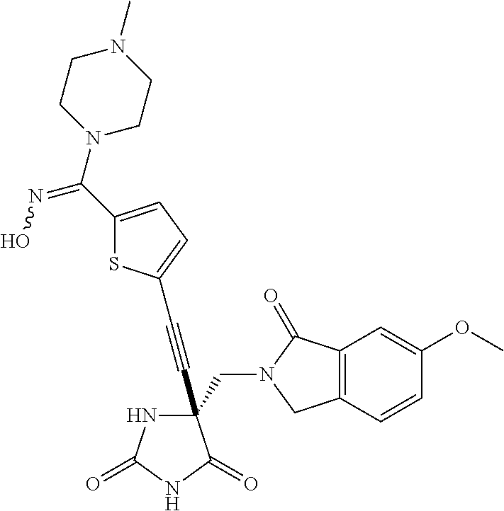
C(#CC1(CN2C(=O)C3=C(C2)C=CC(OC)=C3)NC(=O)NC1=O)C1=CC=C(C(N2CCN(C)CC2)=NO)S1
